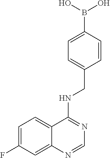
C1=C(F)C=C2C(=C1)C(NCC1=CC=C(B(O)O)C=C1)=NC=N2
